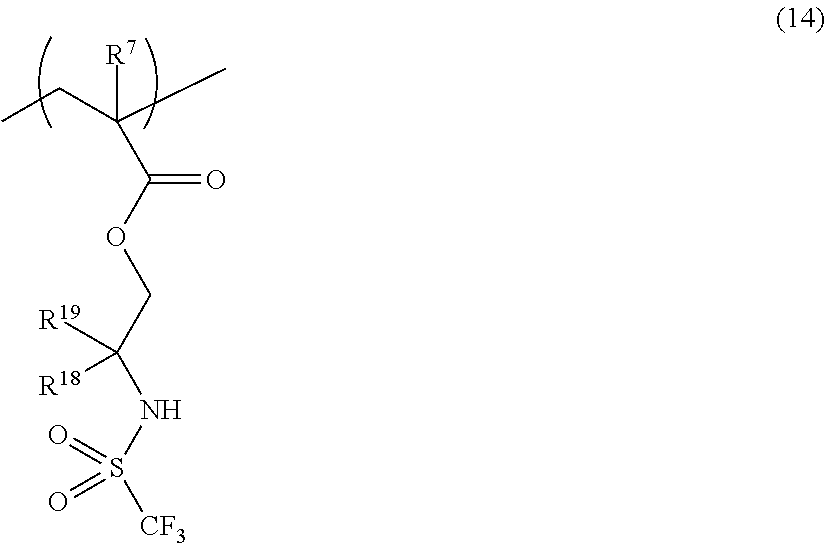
[R7]C(C(OCC(NS(=O)(=O)[CF3])([R19])[R18])=O)(CC)C
